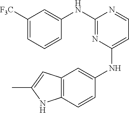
C1([F3C])=CC=CC(NC2=NC(NC3=CC4=C(C=C3)NC(C)=C4)=CC=N2)=C1
